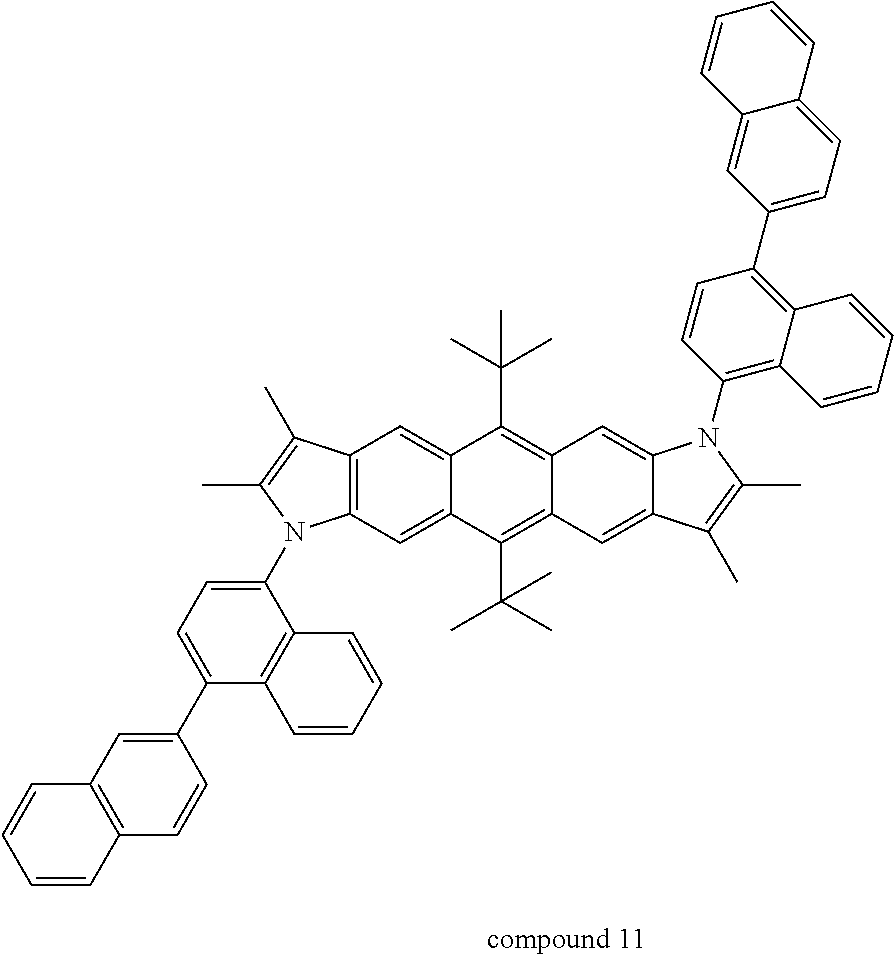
C12=C(C=C3C(=C1)C(C(C)(C)C)=C1C(=C3C(C)(C)C)C=C3C(=C1)N(C1=C4C(=C(C5=CC=C6C(=C5)C=CC=C6)C=C1)C=CC=C4)C(C)=C3C)N(C1=CC=C(C3=CC4=C(C=C3)C=CC=C4)C3=C1C=CC=C3)C(C)=C2C
